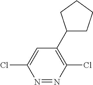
C1=C(Cl)N=NC(Cl)=C1C1CCCC1
